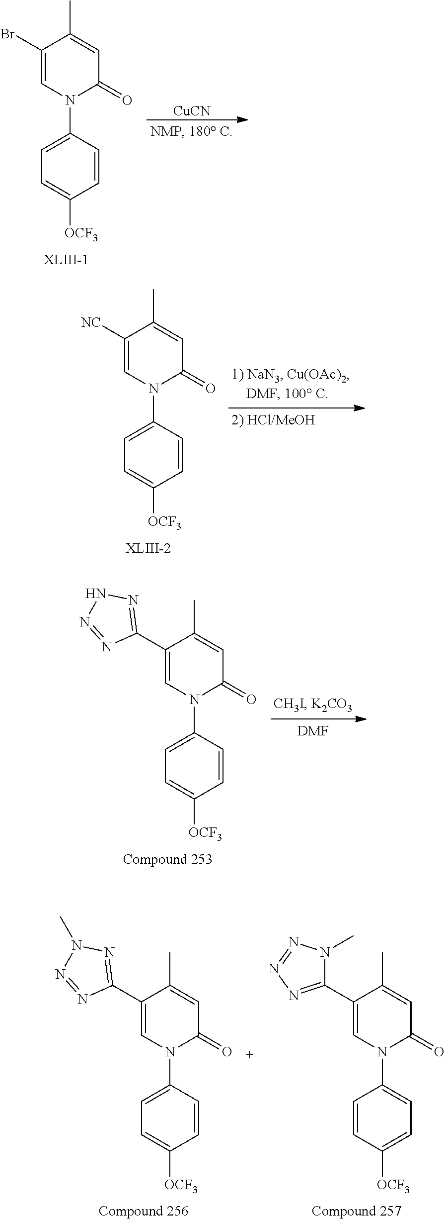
[CuCN].C1=C(N2C=C(Br)C(C)=CC2=O)C=CC([OCF3])=C1.C1=C(N2C=C([NC])C(C)=CC2=O)C=CC([OCF3])=C1.C1=C(N2C=C(C3=NNN=N3)C(C)=CC2=O)C=CC([OCF3])=C1.[DMF].C1=C(N2C=C(C3=NN(C)N=N3)C(C)=CC2=O)C=CC([OCF3])=C1.C1=CC([OCF3])=CC=C1N1C=C(C2=NN=NN2C)C(C)=CC1=O
